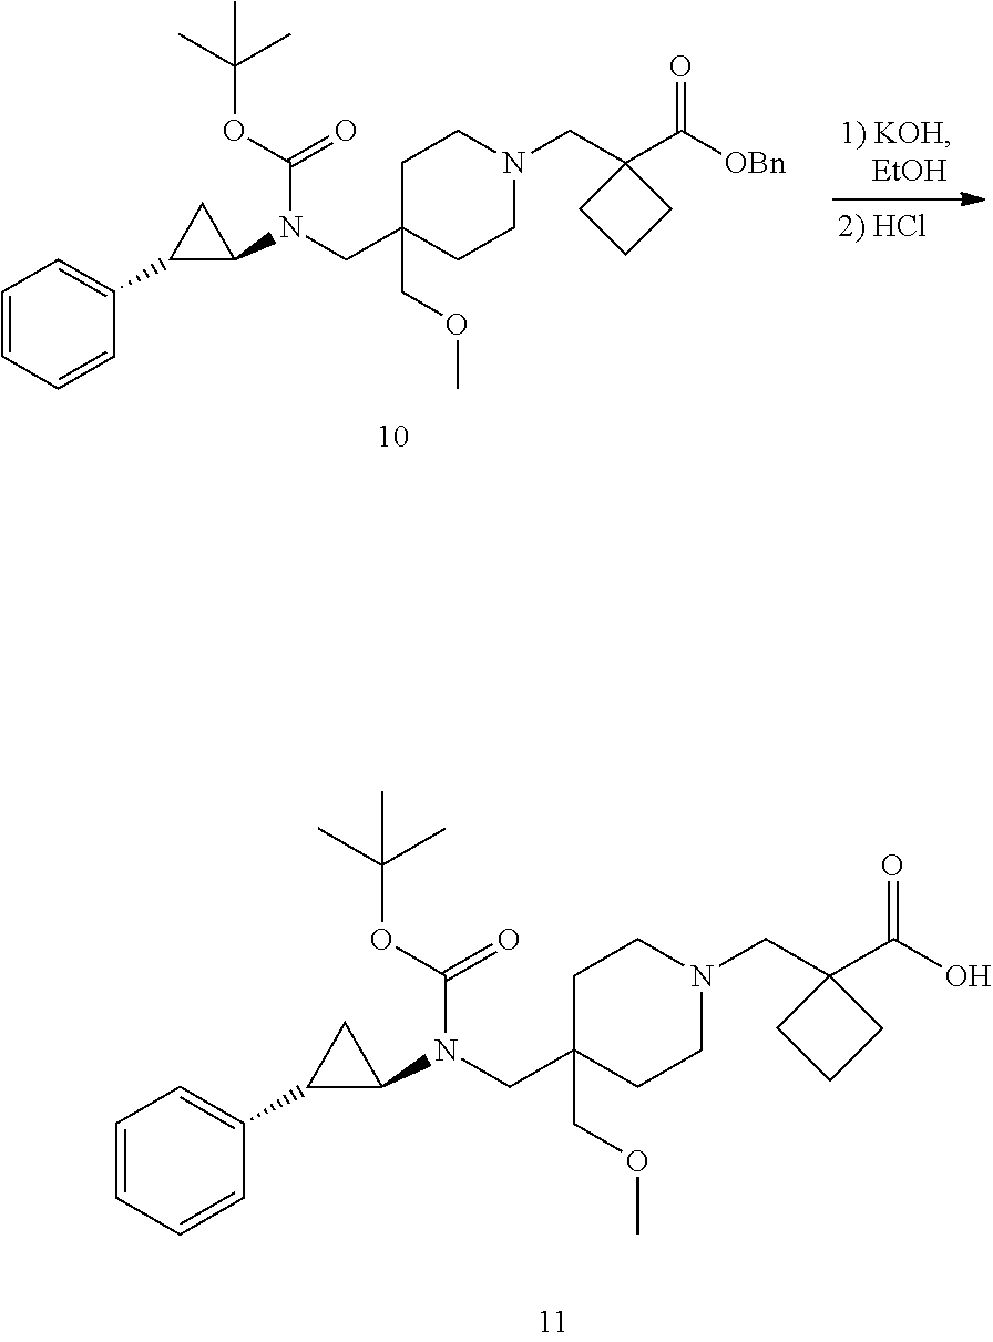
C1C(CN(C2C(C3=CC=CC=C3)C2)C(OC(C)(C)C)=O)(COC)CCN(CC2(C([OBn])=O)CCC2)C1.C1C(CN(C2C(C3=CC=CC=C3)C2)C(OC(C)(C)C)=O)(COC)CCN(CC2(C(O)=O)CCC2)C1
